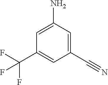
C1(C(F)(F)F)=CC(C#N)=CC(N)=C1
